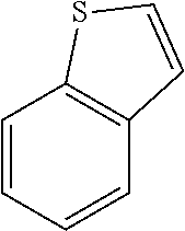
C1=CC=CC2=C1SC=C2
